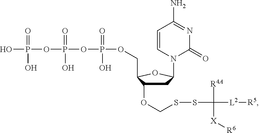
C1C(OCSSC([L2][R5])([R4A])[X][R6])C(COP(OP(OP(O)(=O)O)(=O)O)(=O)O)OC1N1C=CC(N)=NC1=O
